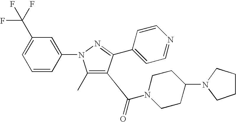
C1(C)=C(C(=O)N2CCC(N3CCCC3)CC2)C(C2=CC=NC=C2)=NN1C1=CC(C(F)(F)F)=CC=C1
